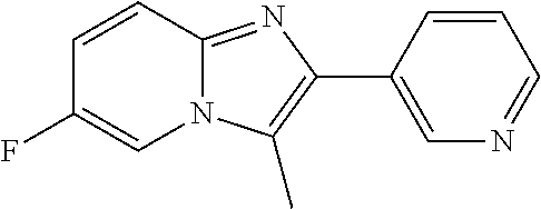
C1=CC2=NC(C3=CN=CC=C3)=C(C)N2C=C1F
